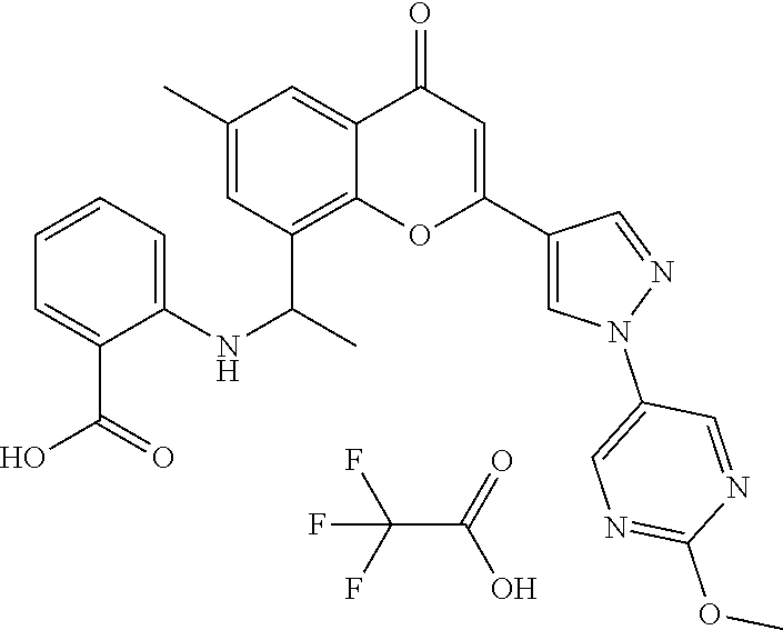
FC(F)(F)C(=O)O.C12=C(C(C)NC3=CC=CC=C3C(O)=O)C=C(C)C=C1C(=O)C=C(C1=CN(C3=CN=C(OC)N=C3)N=C1)O2
